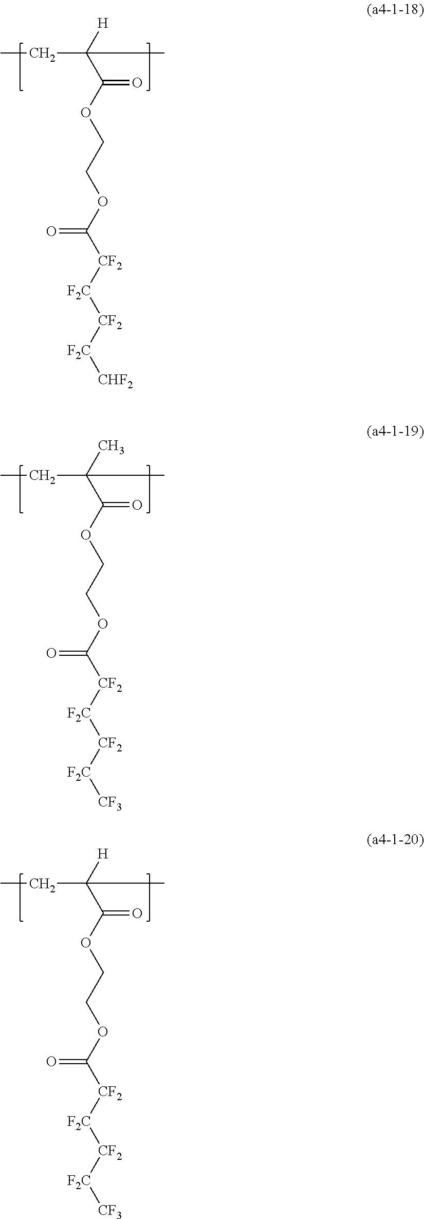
C(C([H])(C(OCCOC([CF2][F2C][CF2][F2C][CHF2])=O)=O)C)C.C(C(C)(C(OCCOC([CF2][F2C][CF2][F2C][CF3])=O)=O)C)C.C(C([H])(C(OCCOC([CF2][F2C][CF2][F2C][CF3])=O)=O)C)C
